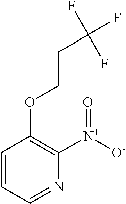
C1=NC([N+]([O-])=O)=C(OCCC(F)(F)F)C=C1
